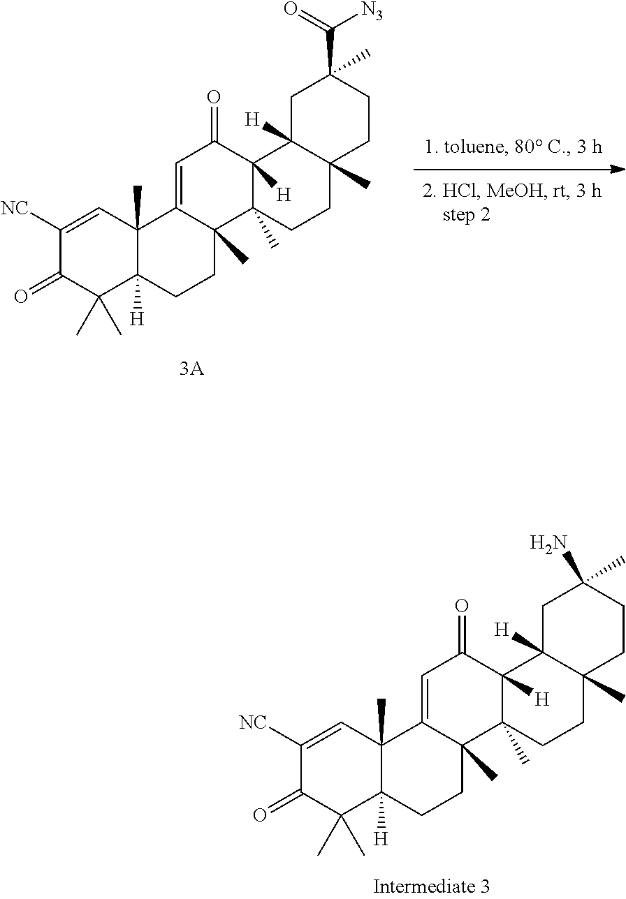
C1(=O)C(C)(C)C2([H])C(C)(C=C1[NC])C1=CC(=O)C3([H])C(C)(C1(C)CC2)CCC1(C)C3([H])CC(N)(C)CC1.C1(=O)C(C)(C)C2([H])C(C)(C=C1[NC])C1=CC(=O)C3([H])C(C)(C1(C)CC2)CCC1(C)CCC(C([N3])=O)(C)CC13[H]
